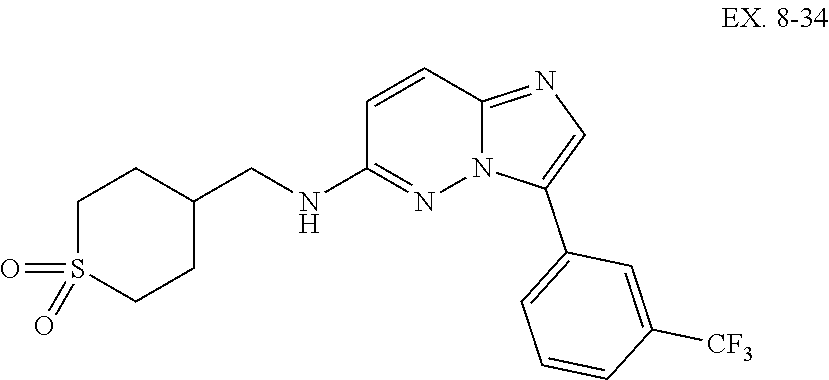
C1C(CNC2=NN3C(=NC=C3C3=CC=CC([CF3])=C3)C=C2)CCS(=O)(=O)C1
